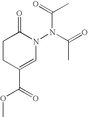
C1CC(C(OC)=O)=CN(N(C(=O)C)C(=O)C)C1=O
